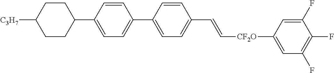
C1=CC(C2CCC([C3H7])CC2)=CC=C1C1=CC=C(C=C[CF2O]C2=CC(F)=C(F)C(F)=C2)C=C1
